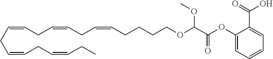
O=C(OC1=CC=CC=C1C(=O)O)C(OCCCCC=CCC=CCC=CCC=CCC=CCC)OC
